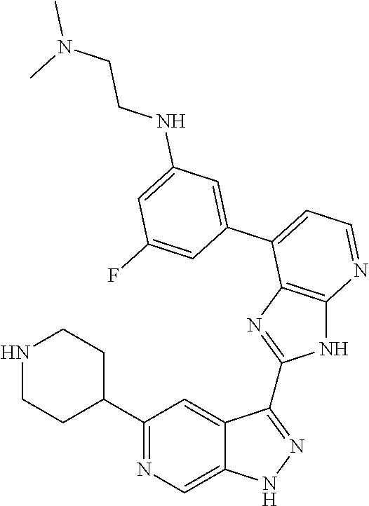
C1(C2=NC=C3C(=C2)C(C2=NC4=C(N2)N=CC=C4C2=CC(NCCN(C)C)=CC(F)=C2)=NN3)CCNCC1
